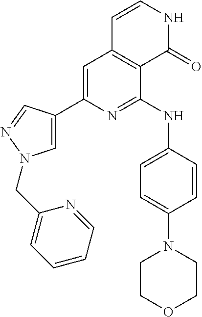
C1=C(C2=CN(CC3=CC=CC=N3)N=C2)N=C(NC2=CC=C(N3CCOCC3)C=C2)C2=C1C=CNC2=O
